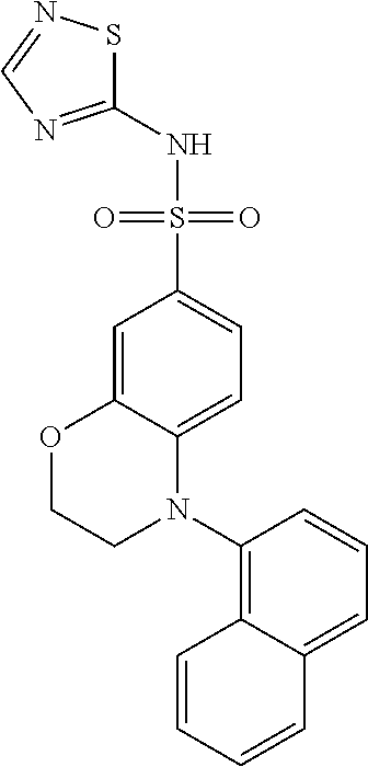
C1=C2C(=CC=C1S(NC1=NC=NS1)(=O)=O)N(C1=C3C(=CC=C1)C=CC=C3)CCO2
